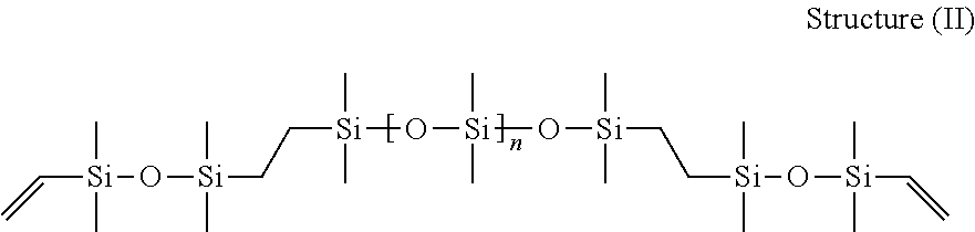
C(=C)[Si](O[Si](CC[Si](O[Si](O[Si](CC[Si](O[Si](C=C)(C)C)(C)C)(C)C)(C)C)(C)C)(C)C)(C)C
